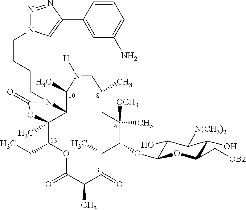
C12C(C)(C(CC)OC(=O)C(C)C(=O)C(C)C(OC3C(O)C([N(CH3)2])C(O)C(C[OBz])O3)C(C)([OCH3])CC(C)CN([H])C1C)OC(=O)N2CCCCN1N=NC(C2=CC(N)=CC=C2)=C1
